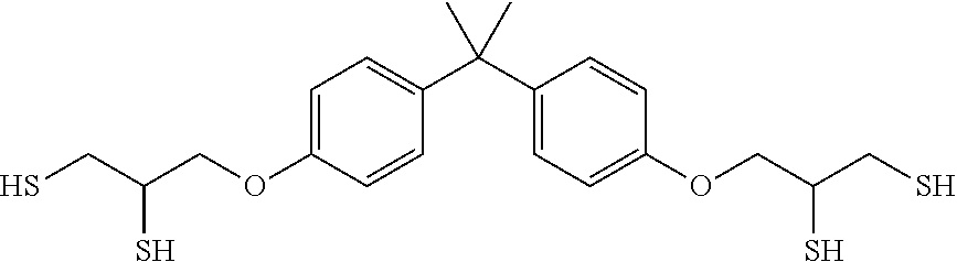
C1=C(OCC(CS)S)C=CC(C(C2=CC=C(OCC(CS)S)C=C2)(C)C)=C1
